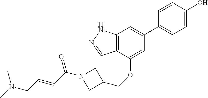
C12=C(C(OCC3CN(C(=O)C=CCN(C)C)C3)=CC(C3=CC=C(O)C=C3)=C1)C=NN2
